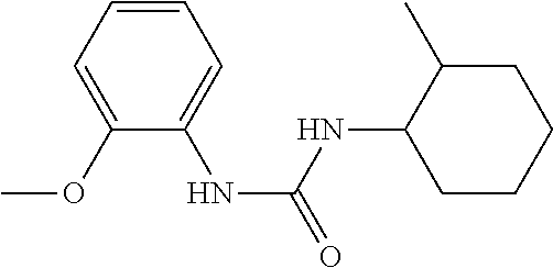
C1=CC=C(NC(=O)NC2C(C)CCCC2)C(OC)=C1
